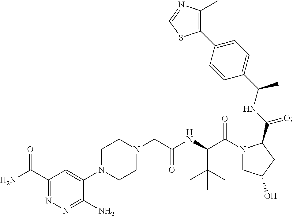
N1(CC(NC(C(N2CC(O)CC2C(NC(C2=CC=C(C3=C(C)N=CS3)C=C2)C)=O)=O)C(C)(C)C)=O)CCN(C2=CC(C(=O)N)=NN=C2N)CC1
